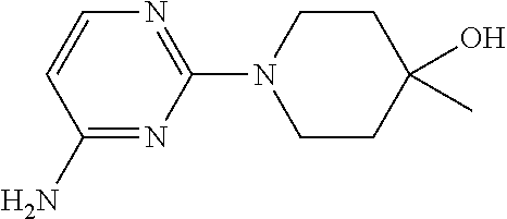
N1=C(N2CCC(O)(C)CC2)N=C(N)C=C1
